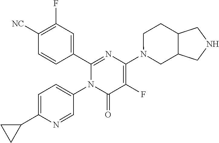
C1(C2=CC(F)=C([CN])C=C2)=NC(N2CC3C(CC2)CNC3)=C(F)C(=O)N1C1=CC=C(C2CC2)N=C1
